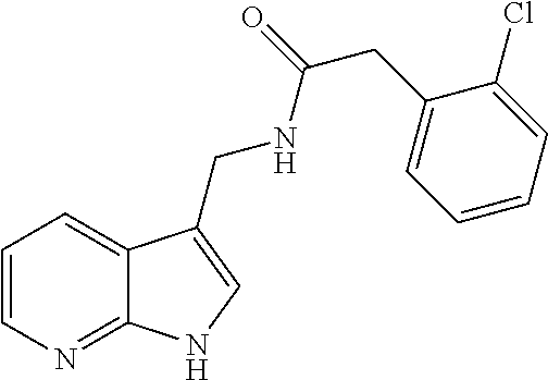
C1=CN=C2C(=C1)C(CNC(CC1=CC=CC=C1Cl)=O)=CN2
